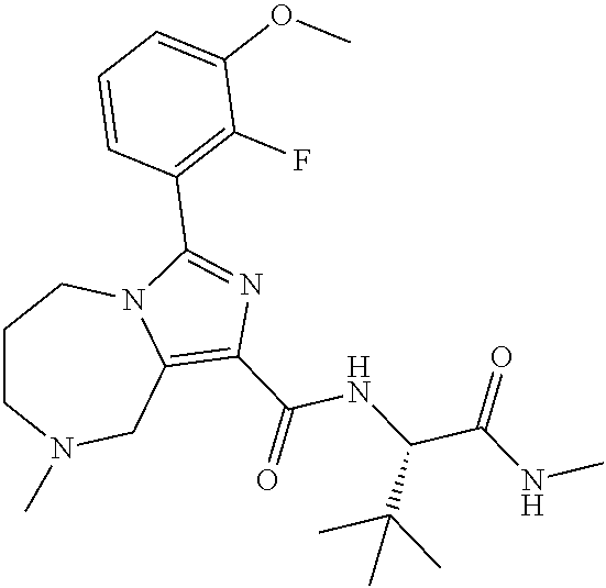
C1CN(C)CC2=C(C(=O)NC(C(NC)=O)C(C)(C)C)N=C(C3=C(F)C(OC)=CC=C3)N2C1
